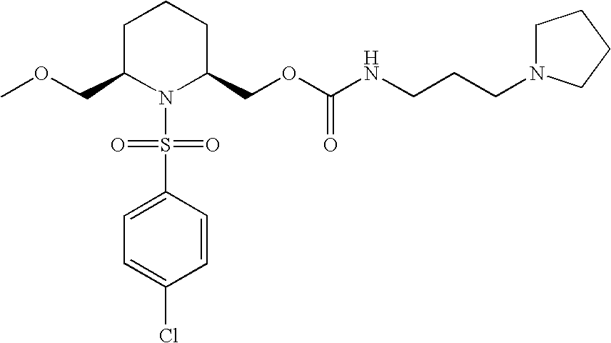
C1C(COC)N(S(C2=CC=C(Cl)C=C2)(=O)=O)C(COC(=O)NCCCN2CCCC2)CC1
